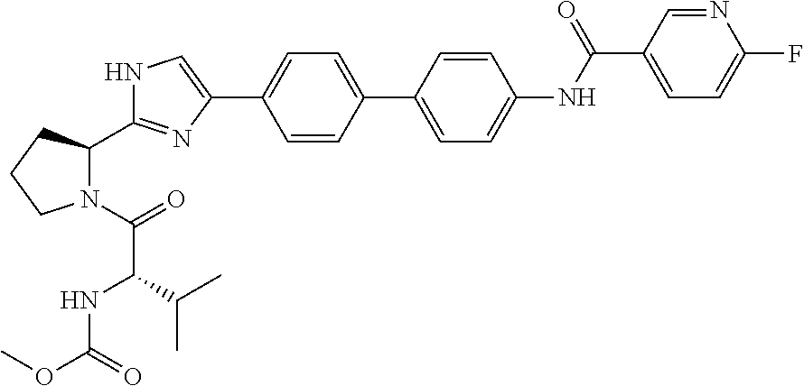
C1=CC(C2=CC=C(NC(C3=CC=C(F)N=C3)=O)C=C2)=CC=C1C1=CNC(C2N(C(=O)C(NC(OC)=O)C(C)C)CCC2)=N1
